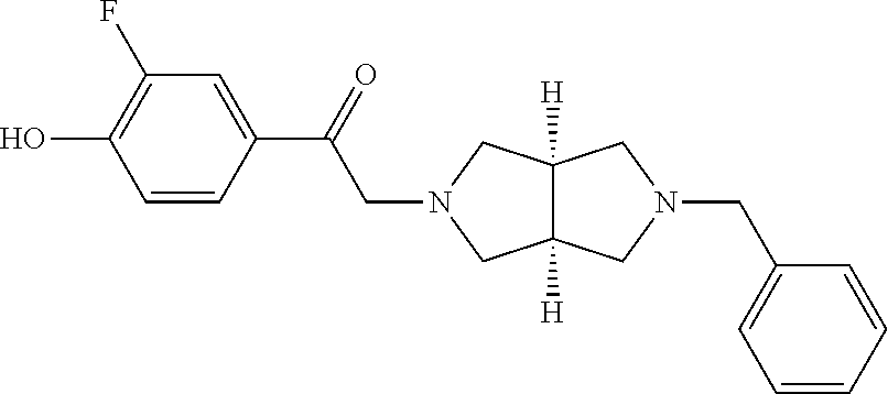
C1=CC(C(=O)CN2CC3([H])C([H])(C2)CN(CC2=CC=CC=C2)C3)=CC(F)=C1O
